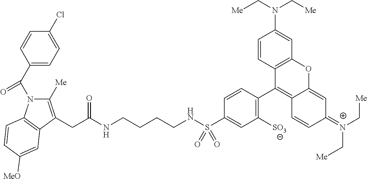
C1(S(NCCCCNC(CC2=C([Me])N(C(C3=CC=C(Cl)C=C3)=O)C3=C2C=C([MeO])C=C3)=O)(=O)=O)=CC([SO3])=C(C2=C3C(=CC(=[N+](C[Me])C[Me])C=C3)OC3=C2C=CC(N(C[Me])C[Me])=C3)C=C1
